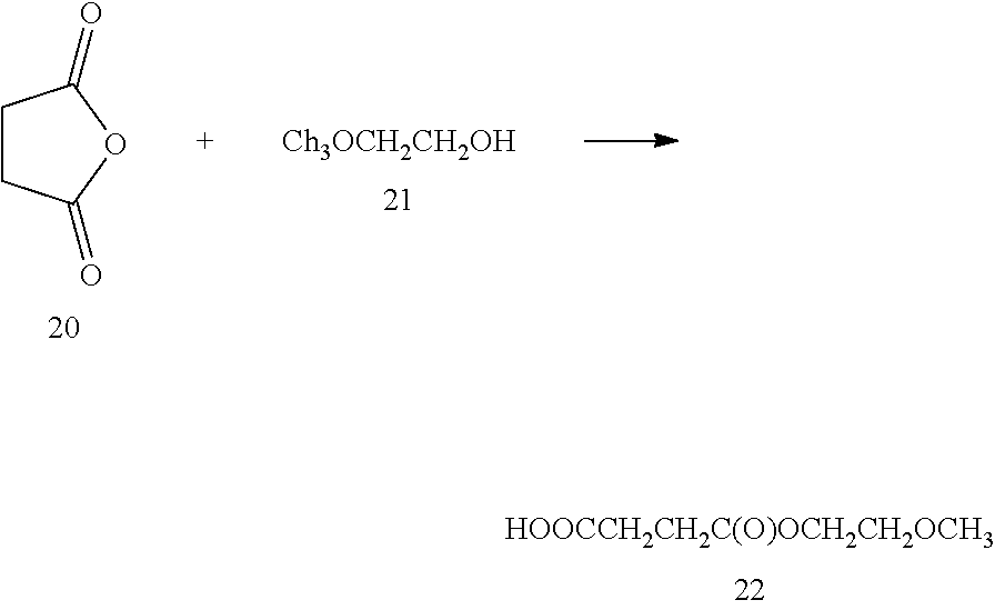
[HOOCCH2CH2C(O)OCH2CH2OCH3].C1CC(=O)OC1=O
